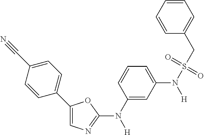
C1(C2=CC=C(C#N)C=C2)=CN=C(N(C2=CC(N(S(CC3=CC=CC=C3)(=O)=O)[H])=CC=C2)[H])O1
